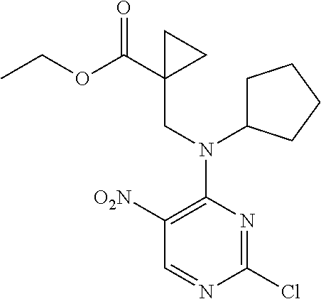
C1=NC(Cl)=NC(N(CC2(C(=O)OCC)CC2)C2CCCC2)=C1[O2N]
